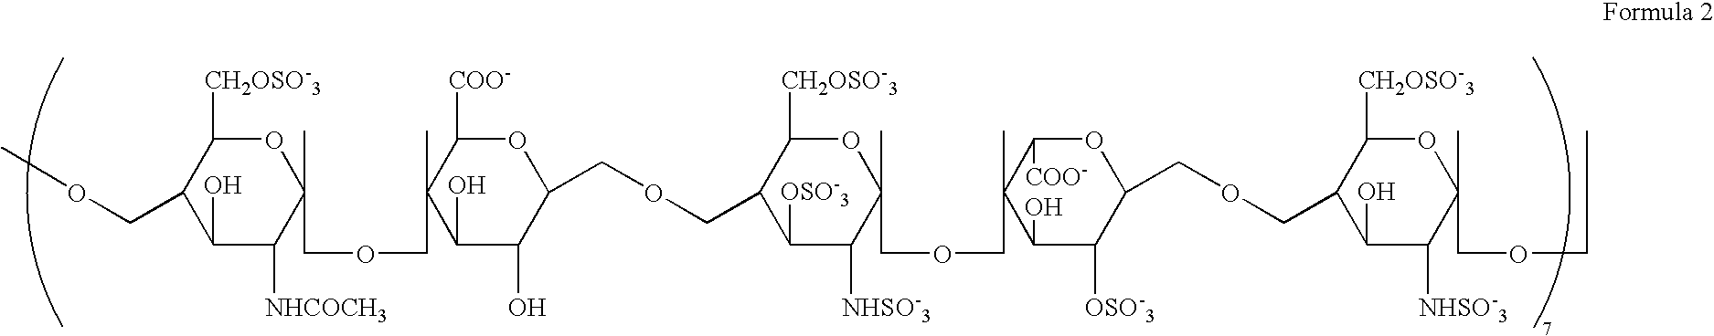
C1(COC)C(O)C([NHCOCH3])C(COCC2(C)C(O)C(O)C(COCC3C([OSO-3])C([NHSO-3])C(COCC4(C)C(O)C([OSO-3])C(COCC5C(O)C([NHSO-3])C(COCCC)(C)OC5[CH2OSO-3])OC4[COO-])(C)OC3[CH2OSO-3])OC2[COO-])(C)OC1[CH2OSO-3]
